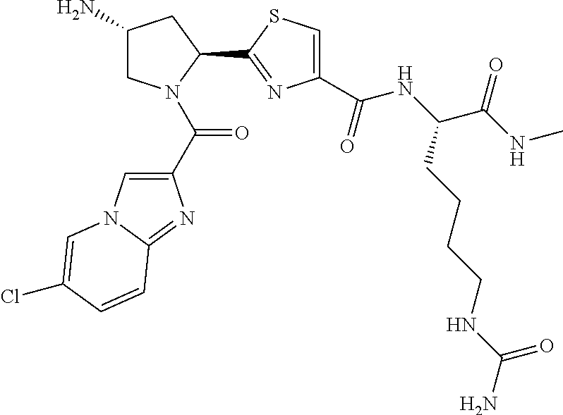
C1(N)CN(C(C2=CN3C(=N2)C=CC(Cl)=C3)=O)C(C2=NC(C(NC(C(NC)=O)CCCCNC(N)=O)=O)=CS2)C1
